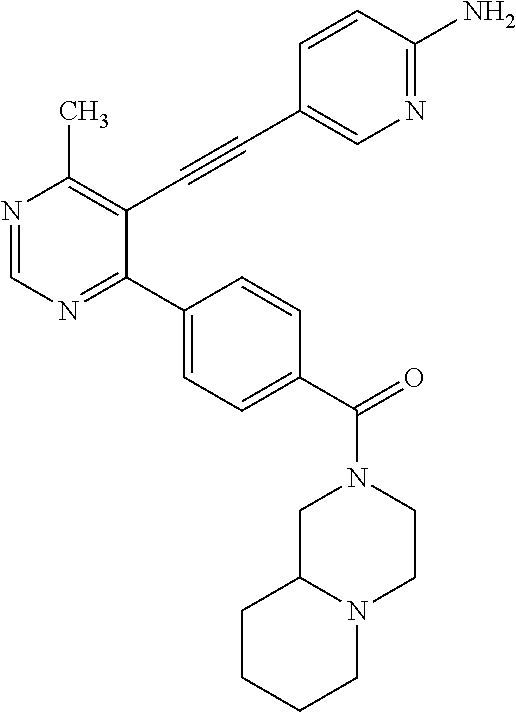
N1=CN=C(C2=CC=C(C(=O)N3CC4N(CC3)CCCC4)C=C2)C(C#CC2=CN=C(N)C=C2)=C1C
